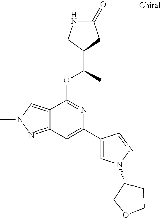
N1C(=O)CC(C(C)OC2=NC(C3=CN(C4CCOC4)N=C3)=CC3=NN(C)C=C23)C1
